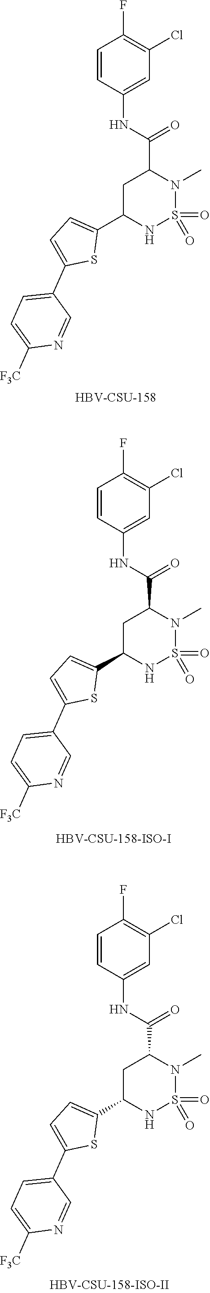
O=S1(=O)NC(C2=CC=C(C3=CC=C([F3C])N=C3)S2)CC(C(NC2=CC(Cl)=C(F)C=C2)=O)N1C.[HBV-CSU-158].O=S1(=O)NC(C2=CC=C(C3=CC=C([F3C])N=C3)S2)CC(C(NC2=CC(Cl)=C(F)C=C2)=O)N1C.O=S1(=O)NC(C2=CC=C(C3=CC=C([F3C])N=C3)S2)CC(C(NC2=CC(Cl)=C(F)C=C2)=O)N1C
